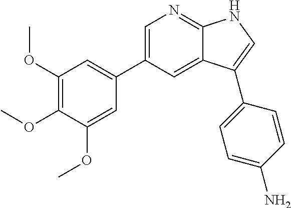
C1=C(C2=CC(OC)=C(OC)C(OC)=C2)C=C2C(=N1)NC=C2C1=CC=C(N)C=C1
